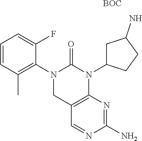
C12=C(N(C3CC(N)CC3)C(=O)N(C3=C(C)C=CC=C3F)C1)N=C(N)N=C2.[BOC]
